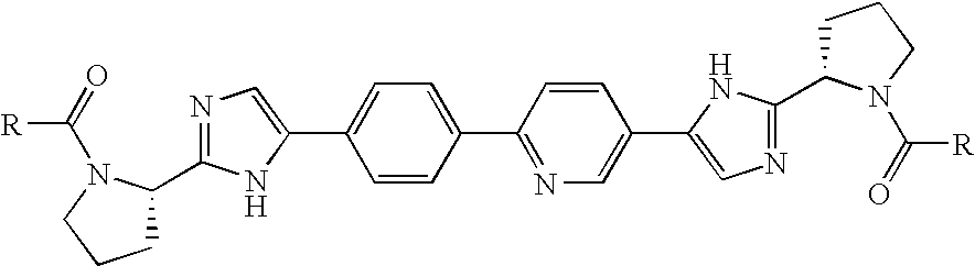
C1C(C2=NC=C(C3=CC=C(C4=NC=C(C5=CN=C(C6CCCN6C(=O)[R])N5)C=C4)C=C3)N2)N(C(=O)[R])CC1
